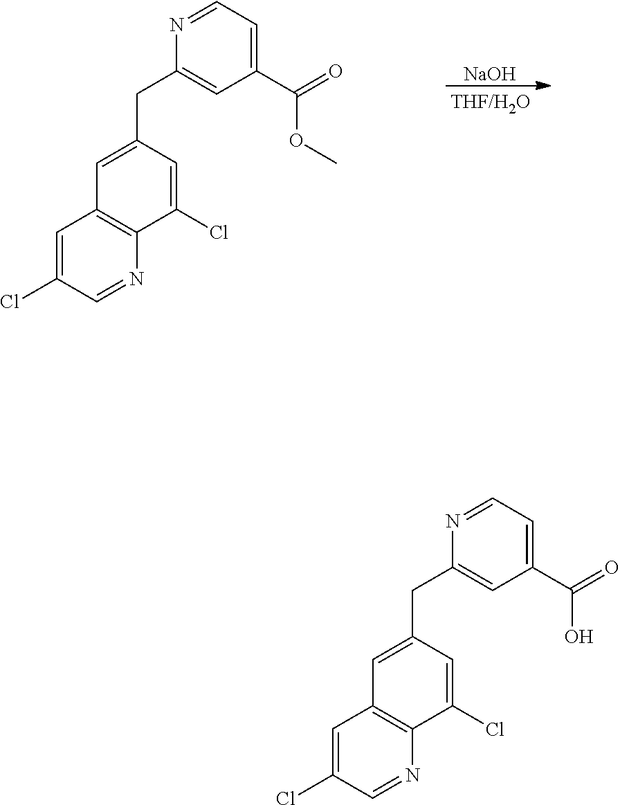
N1=CC=C(C(=O)O)C=C1CC1=CC2=C(C(Cl)=C1)N=CC(Cl)=C2.N1=CC=C(C(=O)OC)C=C1CC1=CC2=C(C(Cl)=C1)N=CC(Cl)=C2.[NaOH]
